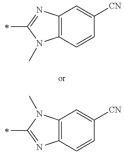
C12=C(N=C(C)N1C)C=C([CN])C=C2.C12=C(N(C)C(C)=N1)C=C([CN])C=C2
